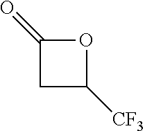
O1C(=O)CC1[CF3]
